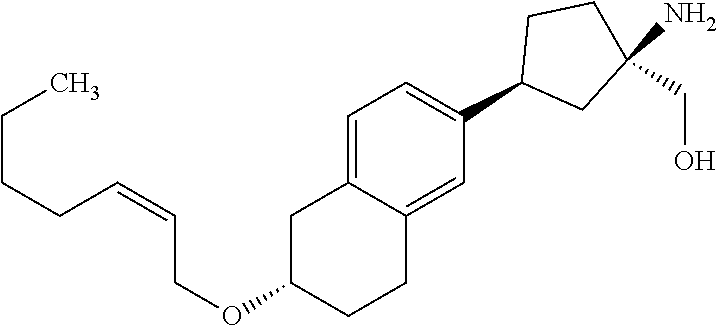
C1=C2C(=CC(C3CC(N)(CO)CC3)=C1)CCC(OCC=CCCCC)C2
